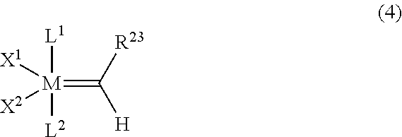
[M](=C([R23])[H])([L1])([L2])([X1])[X2]
